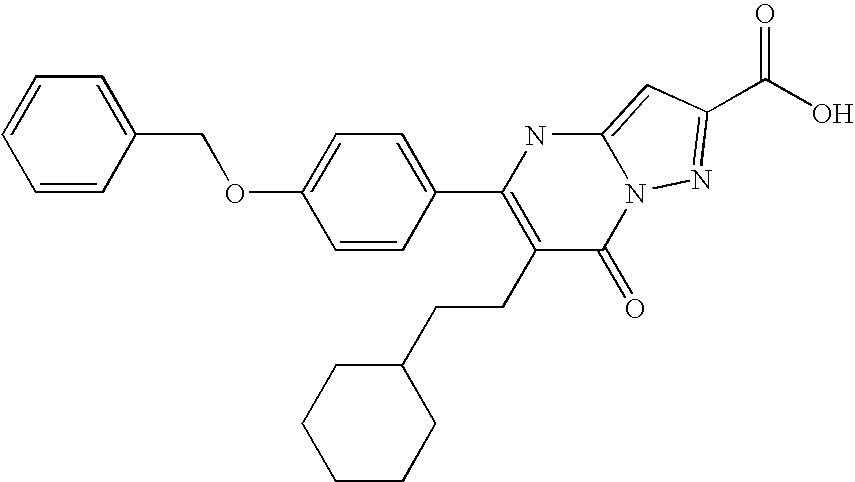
C1=CC(COC2=CC=C(C3=C(CCC4CCCCC4)C(=O)N4C(=CC(C(O)=O)=N4)N3)C=C2)=CC=C1
